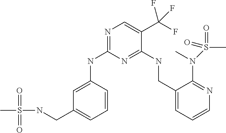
C1=C(NC2=NC=C(C(F)(F)F)C(NCC3=CC=CN=C3N(S(C)(=O)=O)C)=N2)C=CC=C1CNS(C)(=O)=O
